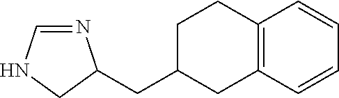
N1=CNCC1CC1CC2=C(CC1)C=CC=C2
